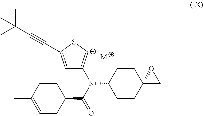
C12(CCC(N(C3=[C-]SC(C#CC(C)(C)C)=C3)C(C3CCC(C)=CC3)=O)CC1)CO2.[M]
